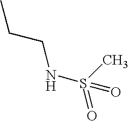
CCCNS(C)(=O)=O
